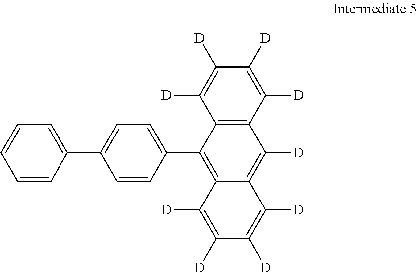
C1=CC(C2=C3C(=C([D])C4=C2C([D])=C([D])C([D])=C4[D])C([D])=C([D])C([D])=C3[D])=CC=C1C1=CC=CC=C1
